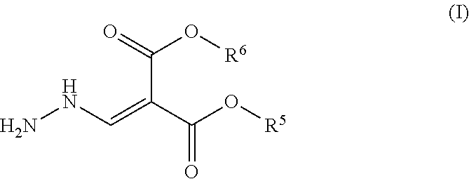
NNC=C(C(O[R6])=O)C(O[R5])=O
